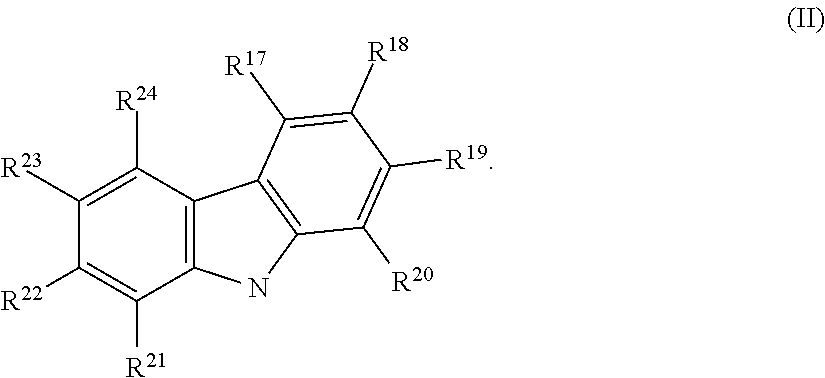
C1([R24])=C([R23])C([R22])=C([R21])C2=C1C1=C(N2)C([R20])=C([R19])C([R18])=C1[R17]
